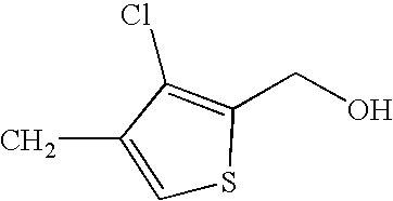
C1=C(C)C(Cl)=C(CO)S1
